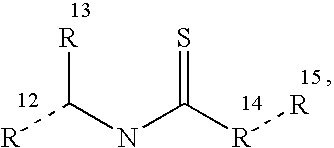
[R]C(NC([R][R])=S)[R]
